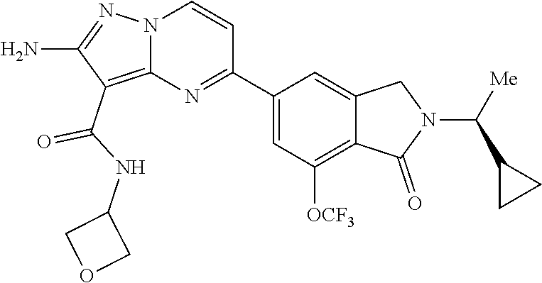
C1(C(NC2COC2)=O)=C2N(N=C1N)C=CC(C1=CC([OCF3])=C3C(=C1)CN(C(C1CC1)[Me])C3=O)=N2
